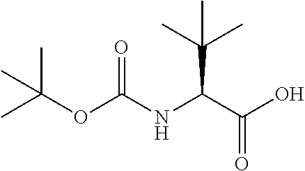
CC(OC(NC(C(O)=O)C(C)(C)C)=O)(C)C
